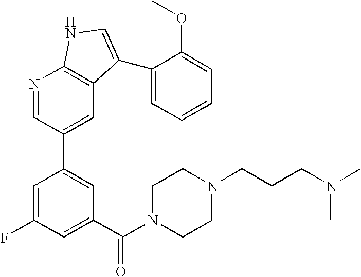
C1(C(N2CCN(CCCN(C)C)CC2)=O)=CC(F)=CC(C2=CC3=C(N=C2)NC=C3C2=CC=CC=C2OC)=C1
